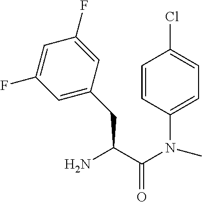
C1=CC(N(C)C(C(N)CC2=CC(F)=CC(F)=C2)=O)=CC=C1Cl
